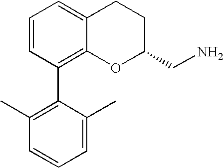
C1=CC(C2=C(C)C=CC=C2C)=C2C(=C1)CCC(CN)O2
